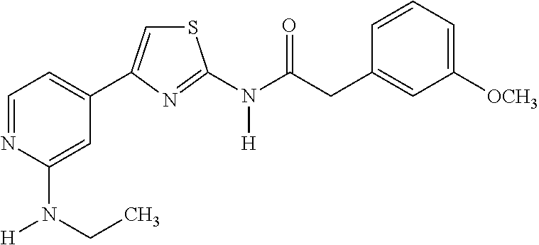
C1=NC(N(CC)[H])=CC(C2=CSC(N(C(CC3=CC([OCH3])=CC=C3)=O)[H])=N2)=C1
